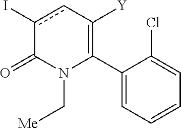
C1(C2=C([Y])cc(I)C(=O)N2C[Me])=CC=CC=C1Cl
